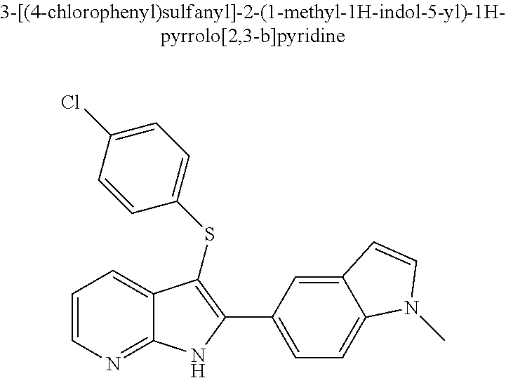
C1=CN=C2C(=C1)C(SC1=CC=C(Cl)C=C1)=C(C1=CC=C3C(=C1)C=CN3C)N2
